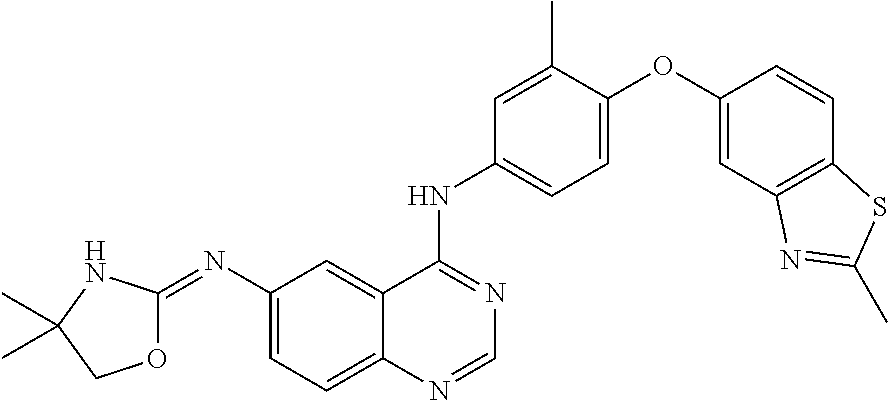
O1C(=NC2=CC=C3C(=C2)C(NC2=CC=C(OC4=CC5=C(C=C4)SC(C)=N5)C(C)=C2)=NC=N3)NC(C)(C)C1
